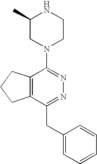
C12=C(C(CC3=CC=CC=C3)=NN=C1N1CCNC(C)C1)CCC2
